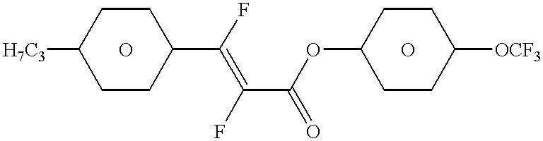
[H7C3]C1CCC(C(=C(C(OC2CCC([OCF3])CC2)=O)F)F)CC1.O.O
